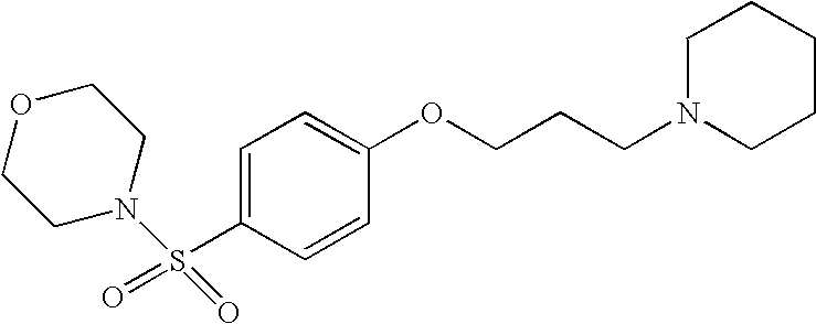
C1(S(N2CCOCC2)(=O)=O)=CC=C(OCCCN2CCCCC2)C=C1
